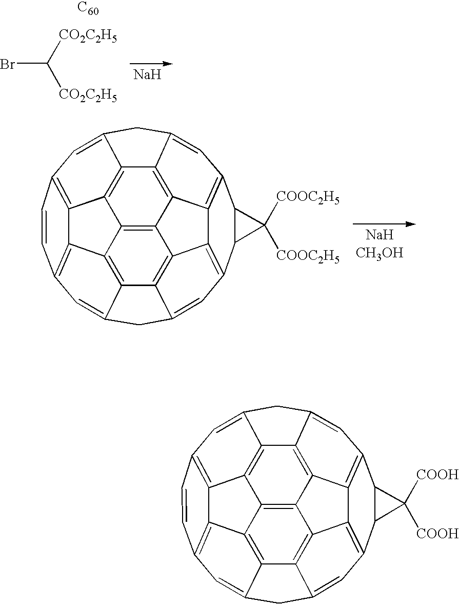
C12=CC3=C4C5=C1C1=C6C7=C(C=C1C2)C1C(C2=C7C7=C8C(=C2)CC2=CC(=C4C(=C28)C5=C76)C=C3)C1([COOC2H5])[COOC2H5].[NaHCH3OH].C12=CC3=C4C5=C1C1=C6C7=C(C=C1C2)C1C(C2=C7C7=C8C(=C2)CC2=CC(=C4C(=C28)C5=C76)C=C3)C1([COOH])[COOH].BrC([CO2C2H5])[CO2C2H5].[Na].[C60]
